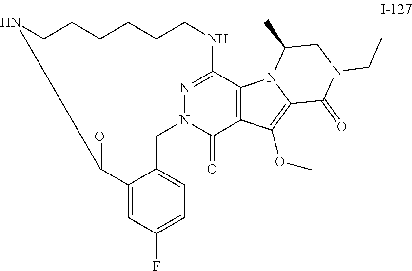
N1C2=NN(C(=O)C3=C2N2C(=C3OC)C(=O)N(CC)CC2C)CC2=CC=C(F)C=C2C(=O)NCCCCCC1
